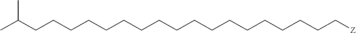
C(CCCCC[Z])CCCCCCCCCCCCC(C)C
